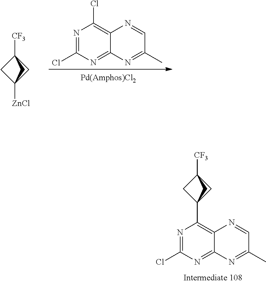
C1(C)=NC2=NC(Cl)=NC(Cl)=C2N=C1.[ZnCl]C12CC([CF3])(C1)C2.C1(C)=NC2=NC(Cl)=NC(C34CC([CF3])(C3)C4)=C2N=C1
